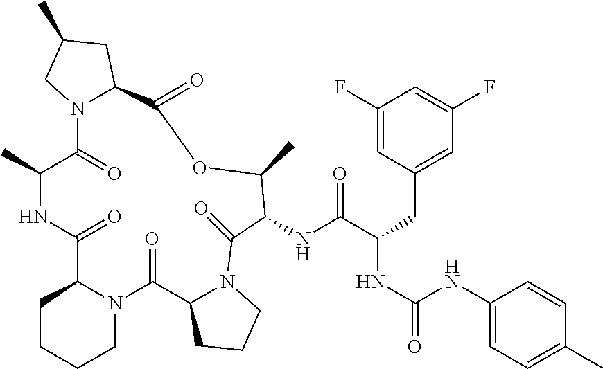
C1(F)=CC(CC(NC(=O)NC2=CC=C(C)C=C2)C(NC2C(=O)N3C(CCC3)C(=O)N3C(CCCC3)C(=O)NC(C)C(=O)N3C(CC(C)C3)C(=O)OC2C)=O)=CC(F)=C1
